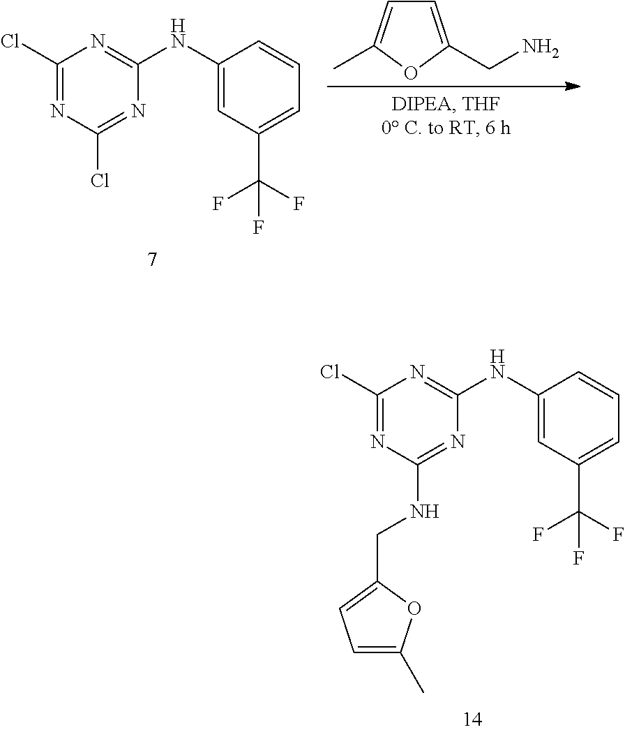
C1=C(CN)OC(C)=C1.C1(Cl)=NC(Cl)=NC(NC2=CC(C(F)(F)F)=CC=C2)=N1.C1(Cl)=NC(NCC2=CC=C(C)O2)=NC(NC2=CC(C(F)(F)F)=CC=C2)=N1
